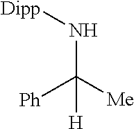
[Ph]C([Me])(N[Dipp])[H]
